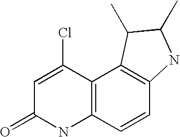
C12=C(C=CC3=C1C(C)C(C)N3)NC(=O)C=C2Cl
